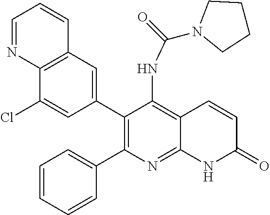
C12=C(C=C(C3=C(C4=CC=CC=C4)N=C4C(=C3NC(N3CCCC3)=O)C=CC(=O)N4)C=C1Cl)C=CC=N2
